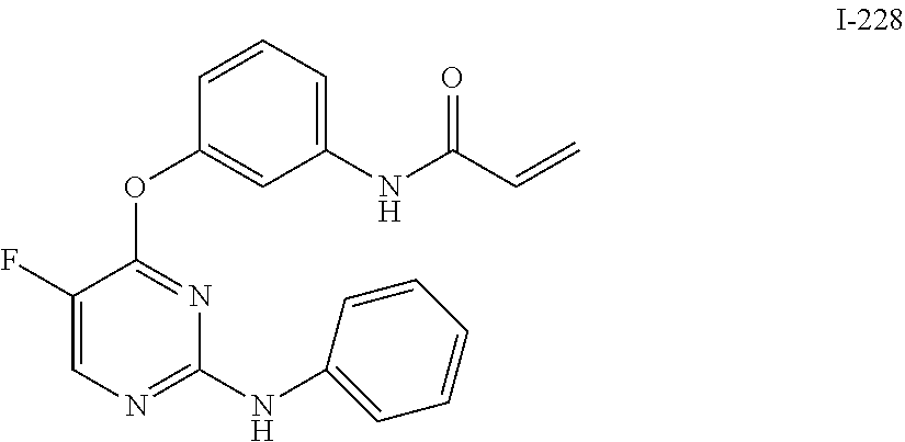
C1=CC(OC2=NC(NC3=CC=CC=C3)=NC=C2F)=CC(NC(C=C)=O)=C1
